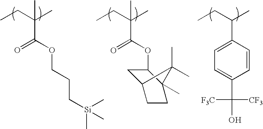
CCC(C)(C(=O)OCCC[Si](C)(C)C)C.CCC(C)(C(OC1CC2CCC1(C)C2(C)C)=O)C.CCC(C)C1=CC=C(C(O)([CF3])[F3C])C=C1
